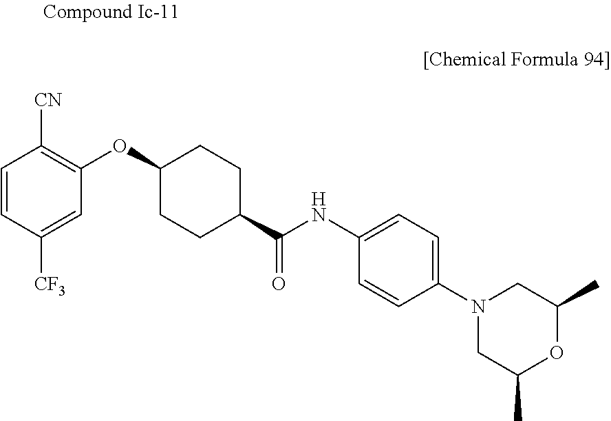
C1=CC([CF3])=CC(OC2CCC(C(NC3=CC=C(N4CC(C)OC(C)C4)C=C3)=O)CC2)=C1[CN]
